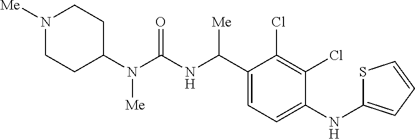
C1(N(C(NC(C2=CC=C(NC3=CC=CS3)C(Cl)=C2Cl)[Me])=O)[Me])CCN([Me])CC1
